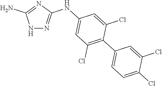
N1N=C(NC2=CC(Cl)=C(C3=CC=C(Cl)C(Cl)=C3)C(Cl)=C2)N=C1N
